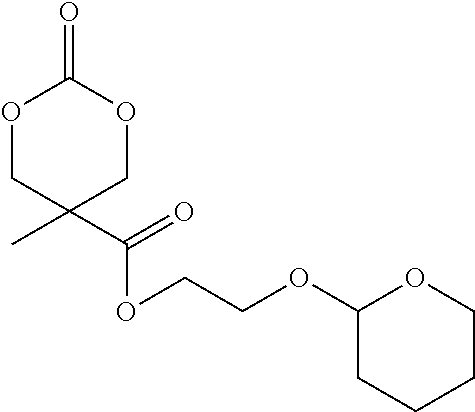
O1CC(C)(C(OCCOC2OCCCC2)=O)COC1=O
